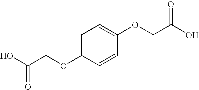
OC(COC1=CC=C(OCC(O)=O)C=C1)=O
